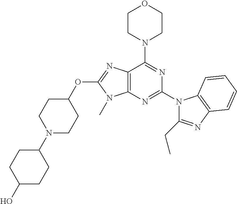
C12=C(N=C(N3C(CC)=NC4=C3C=CC=C4)N=C1N1CCOCC1)N(C)C(OC1CCN(C3CCC(O)CC3)CC1)=N2
